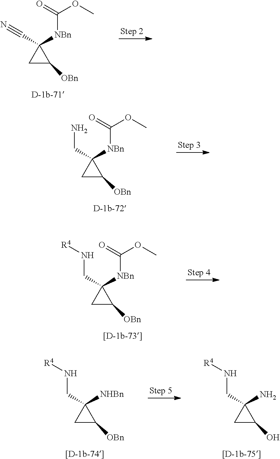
C1C([OBn])C1([NBn]C(OC)=O)C#N.C1C([OBn])C1([NBn]C(OC)=O)CN.C1C([OBn])C1([NBn]C(OC)=O)CN[R4].C1C([OBn])C1([NHBn])CN[R4].C1C(O)C1(N)CN[R4]
